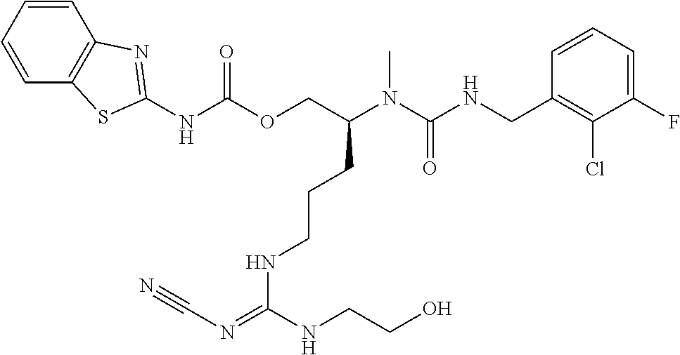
C1=CC(CNC(N(C(COC(=O)NC2=NC3=C(C=CC=C3)S2)CCCNC(NCCO)=NC#N)C)=O)=C(Cl)C(F)=C1
